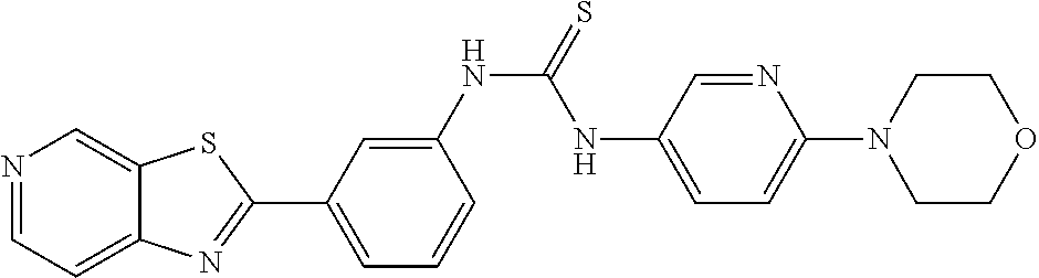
C1=C(NC(=S)NC2=CC=C(N3CCOCC3)N=C2)C=CC=C1C1=NC2=CC=NC=C2S1
